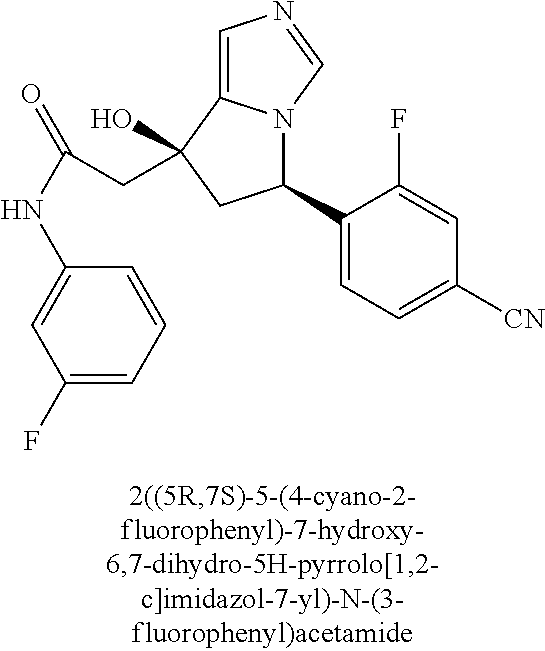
C1(C2=CC=C([CN])C=C2F)N2C(=CN=C2)C(O)(CC(=O)NC2=CC(F)=CC=C2)C1
